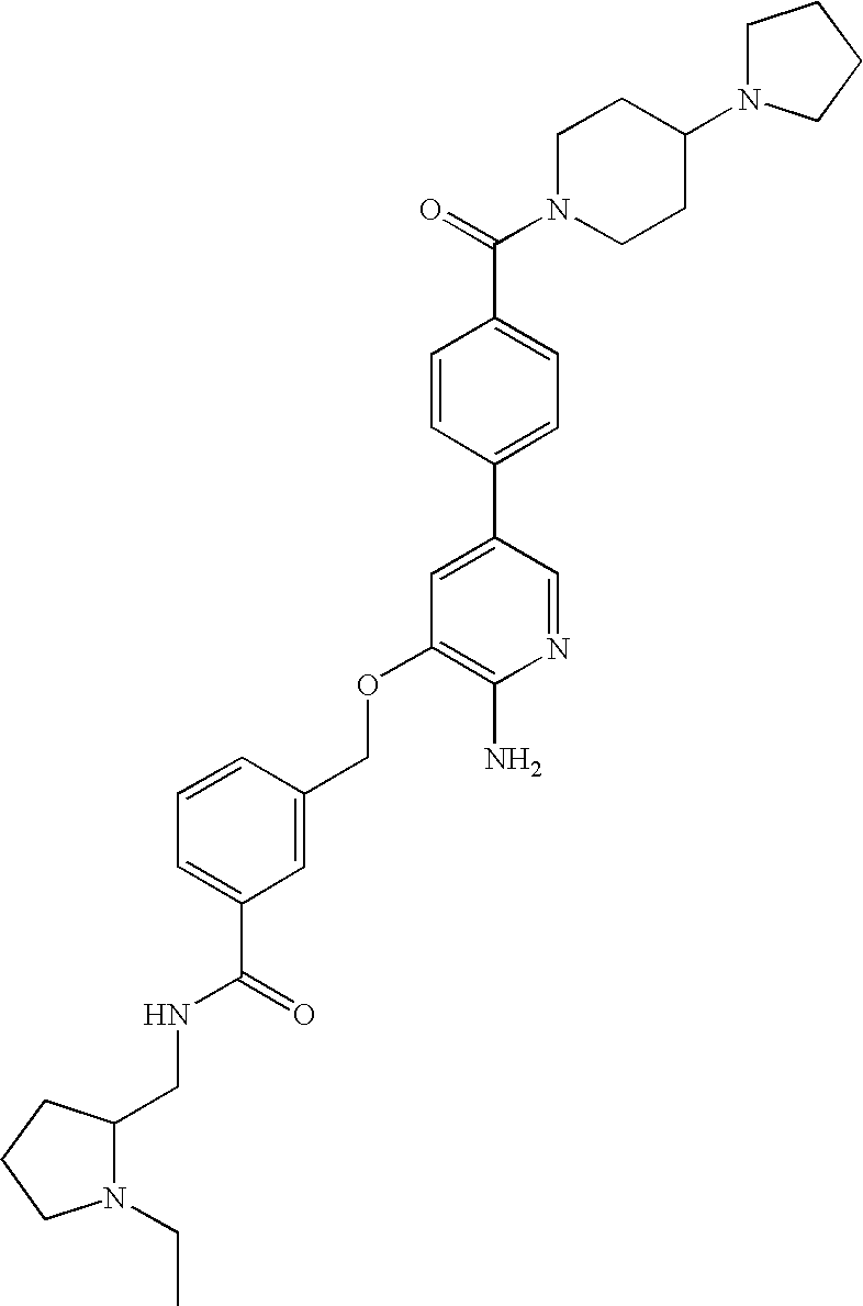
C(OC1=C(N)N=CC(C2=CC=C(C(=O)N3CCC(N4CCCC4)CC3)C=C2)=C1)C1=CC(C(=O)NCC2N(CC)CCC2)=CC=C1
